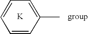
C1=CC(C)=CC=C1.[K].[group]
